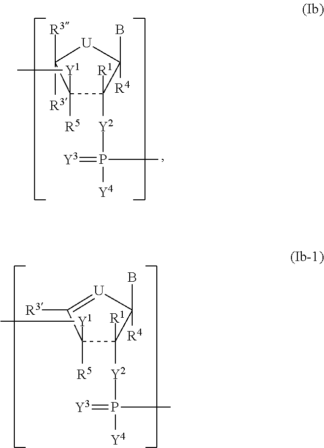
C1([Y1]C)([R5])C([R1])([Y2]P([Y4])(=[Y3])C)C(B)([R4])[U]C1([R3])[R3].C1([Y1]C)([R5])C([R1])([Y2]P([Y4])(=[Y3])C)C(B)([R4])[U]=C1[R3]
